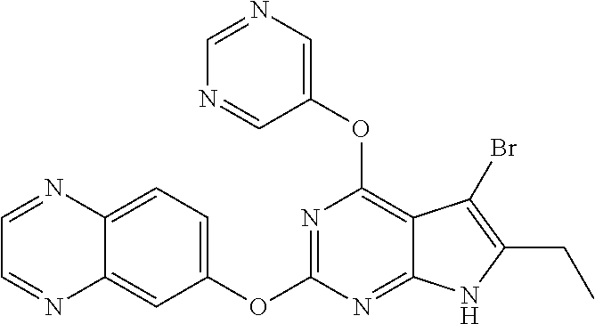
C12=CC=C(OC3=NC(OC4=CN=CN=C4)=C4C(=N3)NC(CC)=C4Br)C=C1N=CC=N2
